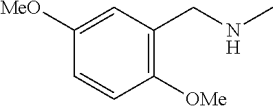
C1([OMe])=C(CNC)C=C([MeO])C=C1
